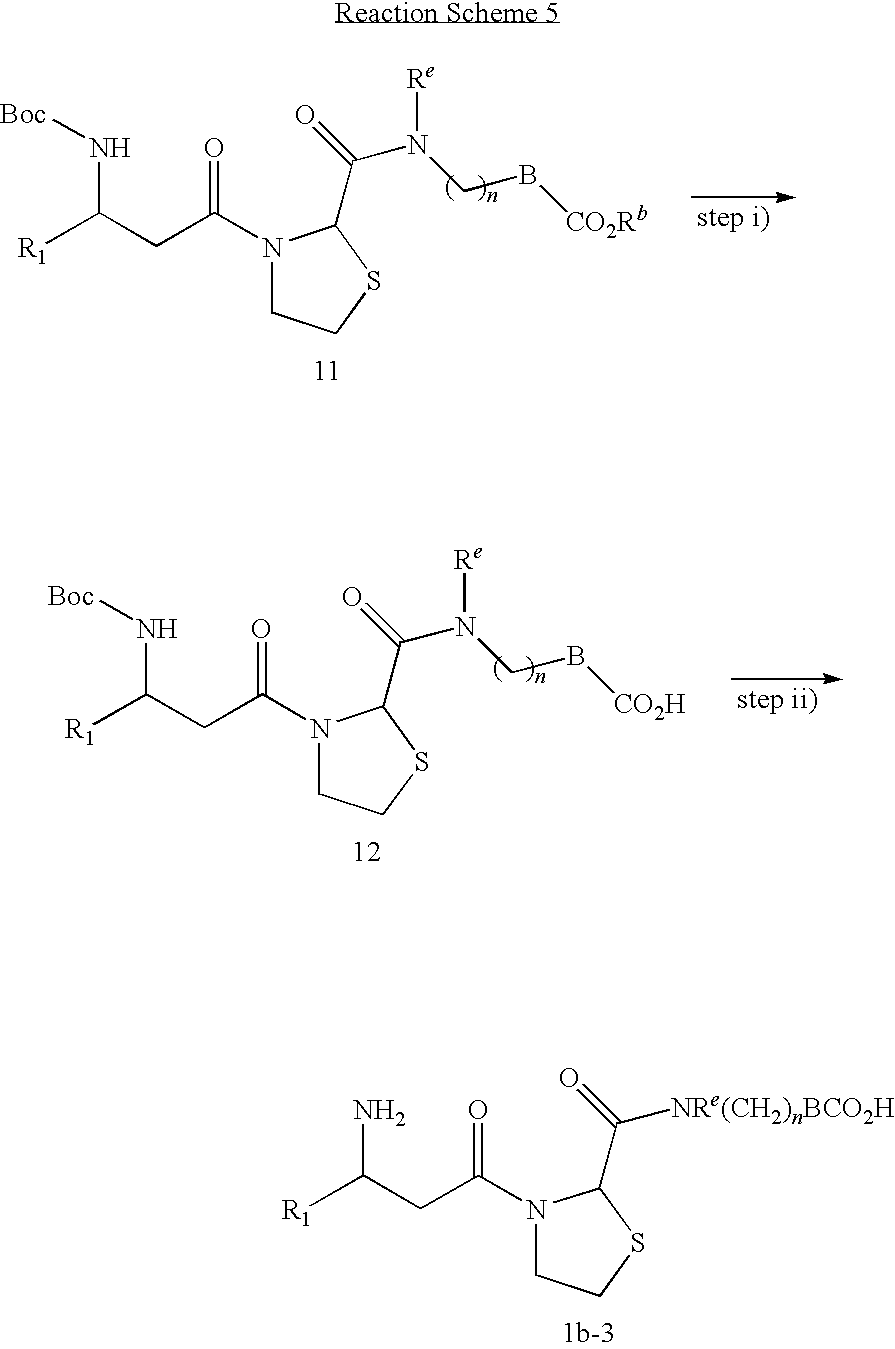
[R1]C(CC(=O)N1CCSC1C(=O)N(CB[CO2Rb])[Re])N[Boc].[R1]C(CC(=O)N1CCSC1C(=O)N(CB[CO2H])[Re])N[Boc].[R1]C(CC(=O)N1CCSC1C(=O)[NRe(CH2)nBCO2H])N
